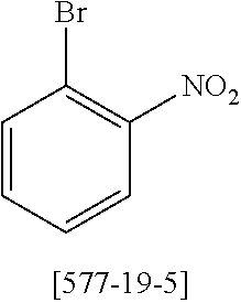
C1=CC=CC([NO2])=C1Br
